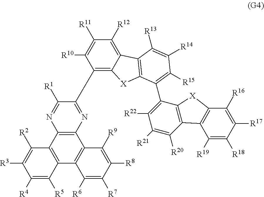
C1(C2=NC3=C(N=C2[R1])C2=C(C4=C3C([R9])=C([R8])C([R7])=C4[R6])C([R5])=C([R4])C([R3])=C2[R2])=C2C(=C([R12])C([R11])=C1[R10])C1=C([X]2)C(C2=C([R22])C([R21])=C([R20])C3=C2[X]C2=C3C([R19])=C([R18])C([R17])=C2[R16])=C([R15])C([R14])=C1[R13]
